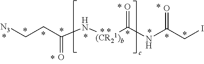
N([(CR21)b]C(=O)NC(CI)=O)C(CC[N3])=O
